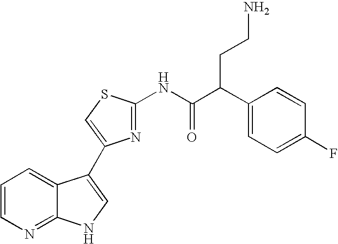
C1=CN=C2C(=C1)C(C1=CSC(NC(C(C3=CC=C(F)C=C3)CCN)=O)=N1)=CN2
